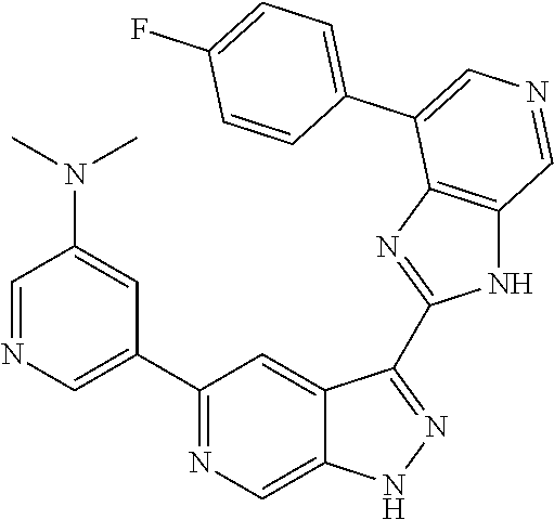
C1(C2=CN=CC(N(C)C)=C2)=NC=C2C(=C1)C(C1=NC3=C(N1)C=NC=C3C1=CC=C(F)C=C1)=NN2
